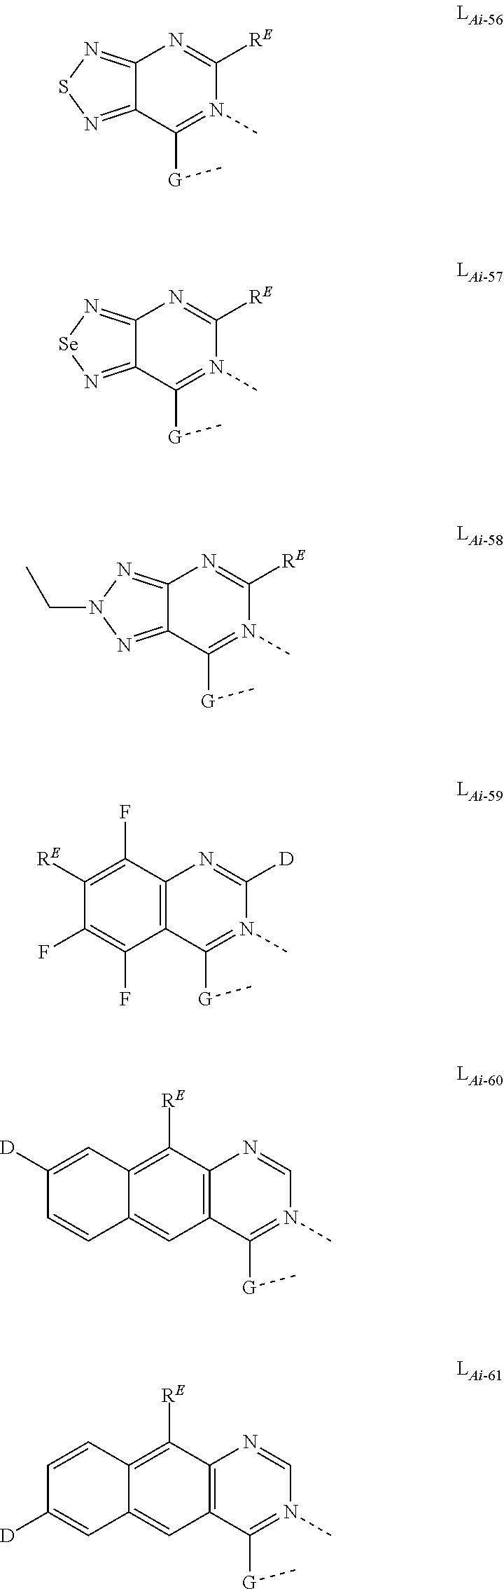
C12=NSN=C1N=C([RE])N(C)=C2[G]C.C12=N[Se]N=C1N=C([RE])N(C)=C2[G]C.C12=NN(CC)N=C1N=C([RE])N(C)=C2[G]C.C12=C(N=C([D])N(C)=C1[G]C)C(F)=C([RE])C(F)=C2F.C12=C(N=CN(C)=C1[G]C)C([RE])=C1C(=C2)C=CC([D])=C1.C12=C(N=CN(C)=C1[G]C)C([RE])=C1C(=C2)C=C([D])C=C1
